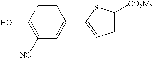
OC1=C([NC])C=C(C2=CC=C([CO2Me])S2)C=C1
